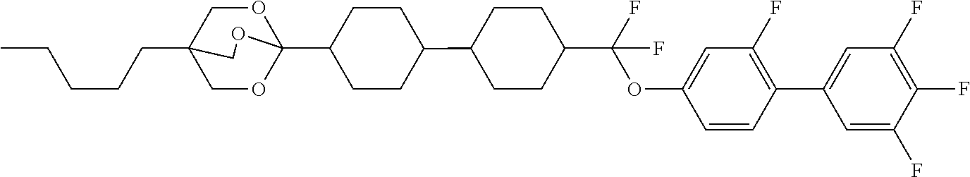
C(CCC12COC(C3CCC(C4CCC(C(OC5=CC(F)=C(C6=CC(F)=C(F)C(F)=C6)C=C5)(F)F)CC4)CC3)(OC1)OC2)CC
